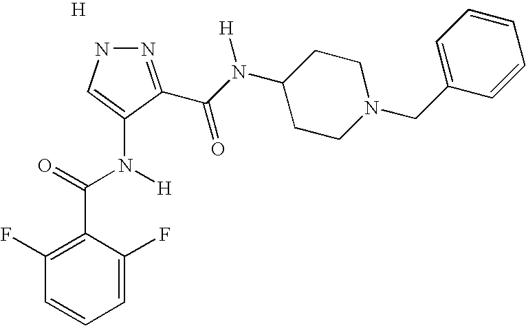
N1N=C(C(N(C2CCN(CC3=CC=CC=C3)CC2)[H])=O)C(N(C(=O)C2=C(F)C=CC=C2F)[H])=C1.[H]
